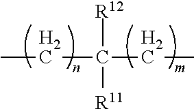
[R12]C([R11])(CC)CC
